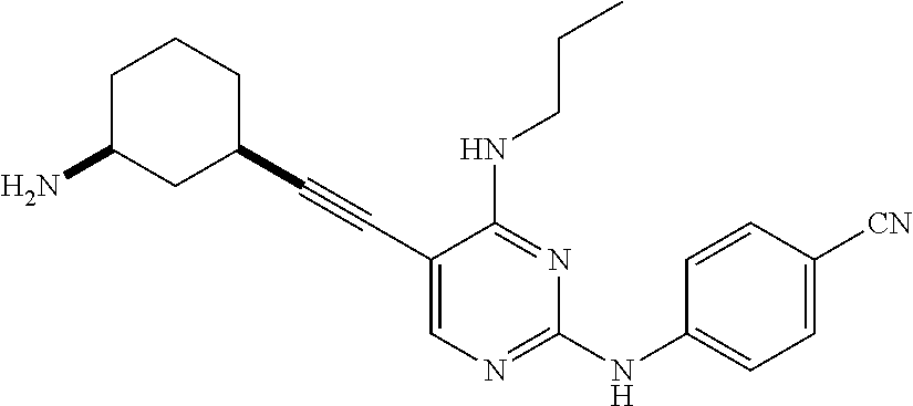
C1(C#CC2=CN=C(NC3=CC=C([CN])C=C3)N=C2NCCC)CCCC(N)C1
